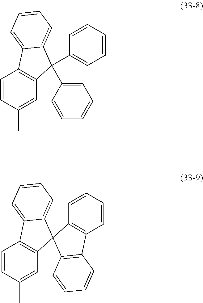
C1=CC(C)=CC2=C1C1=CC=CC=C1C2(C1=CC=CC=C1)C1=CC=CC=C1.C1=CC(C)=CC2=C1C1=CC=CC=C1C21C2=C(C=CC=C2)C2=C1C=CC=C2
